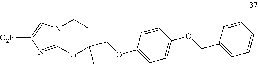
C1CN2C(=NC([O2N])=C2)OC1(COC1=CC=C(OCC2=CC=CC=C2)C=C1)C
